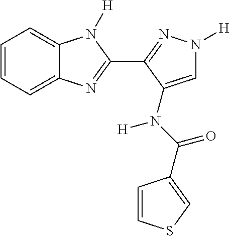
C1=CC=C2C(=C1)N([H])C(C1=NN([H])C=C1N(C(=O)C1=CSC=C1)[H])=N2
